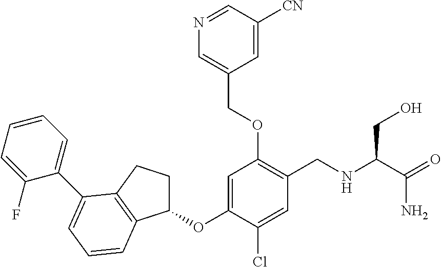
C1=C(OC2CCC3=C2C=CC=C3C2=CC=CC=C2F)C(Cl)=CC(CNC(C(=O)N)CO)=C1OCC1=CN=CC([CN])=C1
